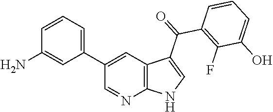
C1(C2=CC=CC(N)=C2)=CC2=C(N=C1)NC=C2C(C1=C(F)C(O)=CC=C1)=O
